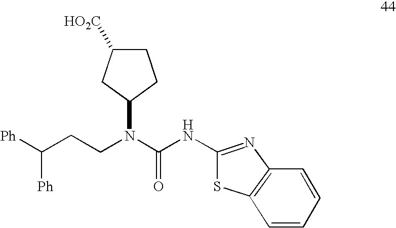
[Ph]C(CCN(C(NC1=NC2=C(S1)C=CC=C2)=O)C1CCC([HO2C])C1)[Ph]
